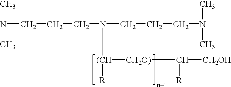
N(CCCN([(CH]([R])[CH2O)]C([CH2OH])[R])CCCN(C)C)(C)C
